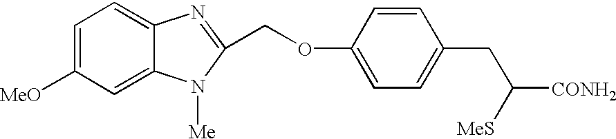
C1=C([MeO])C=C2C(=C1)N=C(COC1=CC=C(CC([CONH2])[MeS])C=C1)N2[Me]
